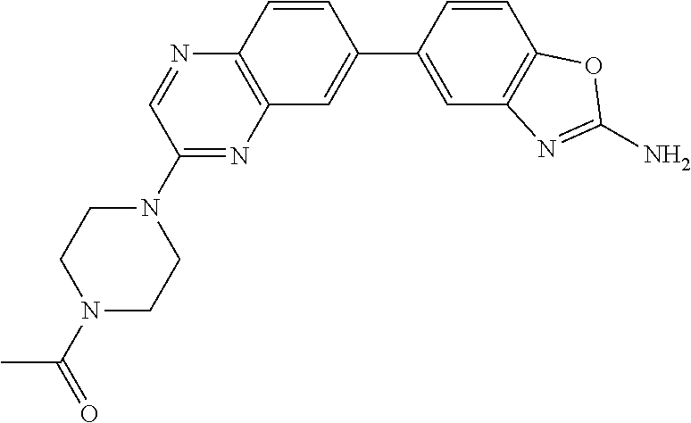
C12=C(C=CC(C3=CC4=C(C=C3)N=CC(N3CCN(C(=O)C)CC3)=N4)=C1)OC(N)=N2
